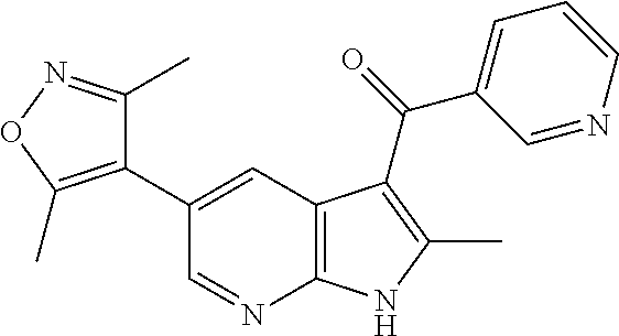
C1(C2=C(C)ON=C2C)=CC2=C(N=C1)NC(C)=C2C(C1=CC=CN=C1)=O
